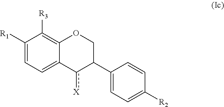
C1([R1])=CC=C2C(=C1[R3])OCC(C1=CC=C([R2])C=C1)c2[X]
